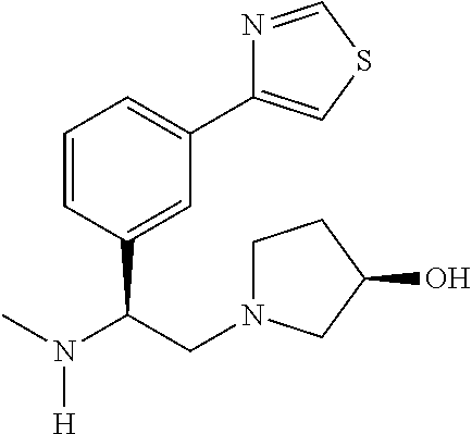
OC1CN(CC(C2=CC(C3=CSC=N3)=CC=C2)N(C)[H])CC1
